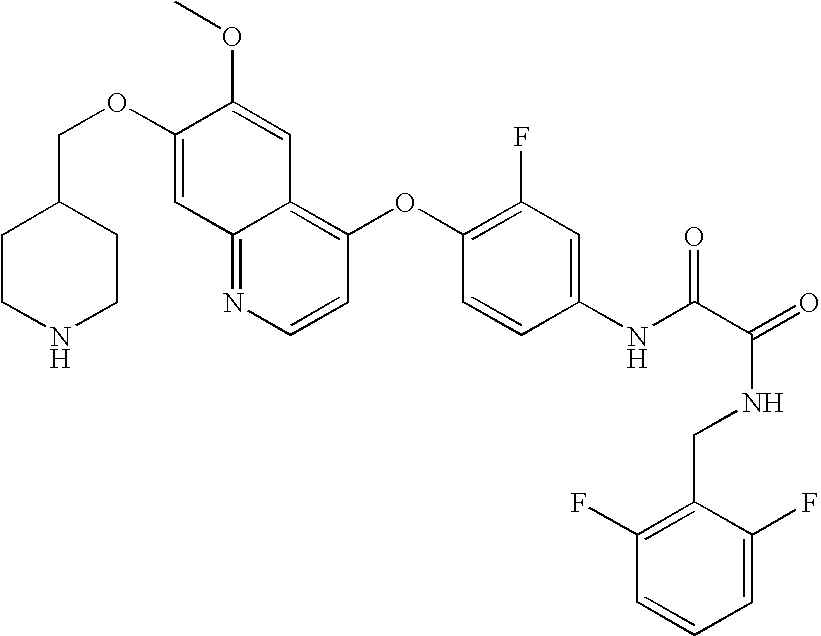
C12=NC=CC(OC3=C(F)C=C(NC(C(NCC4=C(F)C=CC=C4F)=O)=O)C=C3)=C1C=C(OC)C(OCC1CCNCC1)=C2
